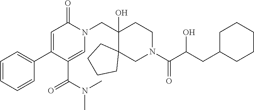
C1=CC=C(C2=CC(=O)N(CC3(O)C4(CN(C(C(CC5CCCCC5)O)=O)CC3)CCCC4)C=C2C(=O)N(C)C)C=C1
